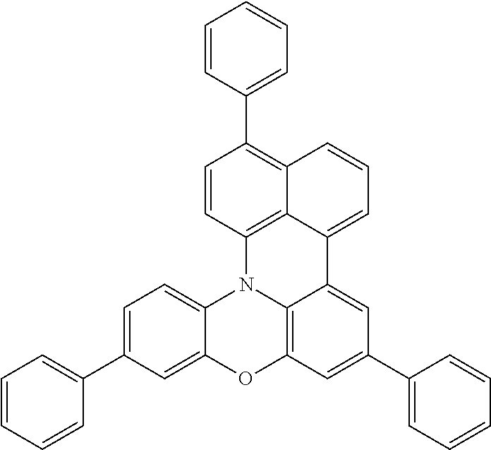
C1=CC(C2=C3C4=C(C=C2)N2C5=C(C=C(C6=CC=CC=C6)C=C5C4=CC=C3)OC3=CC(C4=CC=CC=C4)=CC=C23)=CC=C1
